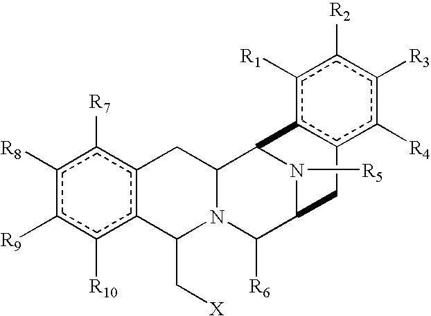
c1([R8])c([R9])c([R10])c2c(c1[R7])CC1N(C2C[X])C([R6])C2N([R5])C1c1c(c([R4])c([R3])c([R2])c1[R1])C2
